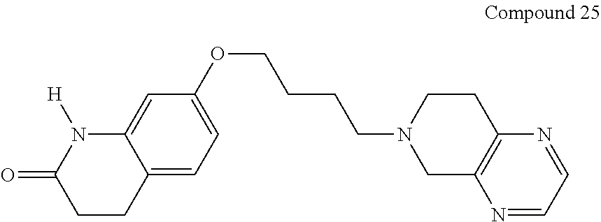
C12=CC=C(OCCCCN3CC4=C(CC3)N=CC=N4)C=C1N([H])C(=O)CC2
